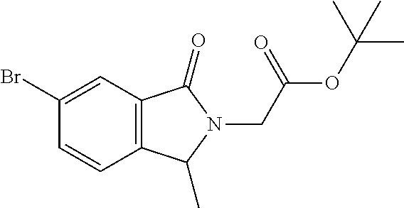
C1=CC(Br)=CC2=C1C(C)N(CC(OC(C)(C)C)=O)C2=O
